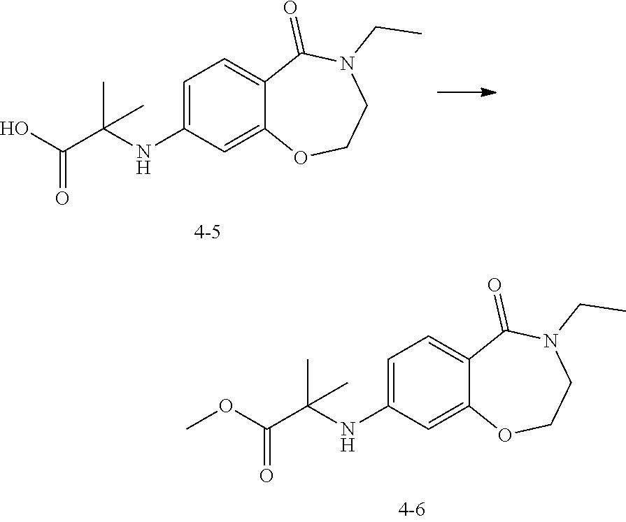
C1=C(NC(C(OC)=O)(C)C)C=C2C(=C1)C(=O)N(CC)CCO2.C1=C(NC(C(O)=O)(C)C)C=C2C(=C1)C(=O)N(CC)CCO2
